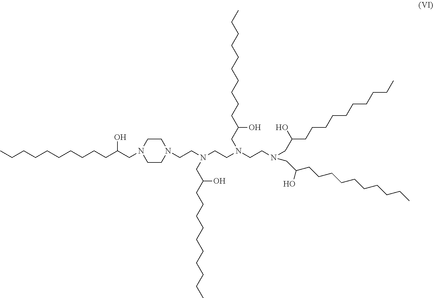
C1CN(CCN(CCN(CCN(CC(CCCCCCCCCC)O)CC(CCCCCCCCCC)O)CC(CCCCCCCCCC)O)CC(CCCCCCCCCC)O)CCN1CC(CCCCCCCCCC)O
